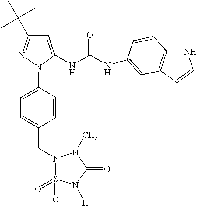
C1=C(NC(NC2=CC3=C(NC=C3)C=C2)=O)N(C2=CC=C(CN3S(=O)(=O)N([H])C(=O)N3C)C=C2)N=C1C(C)(C)C
